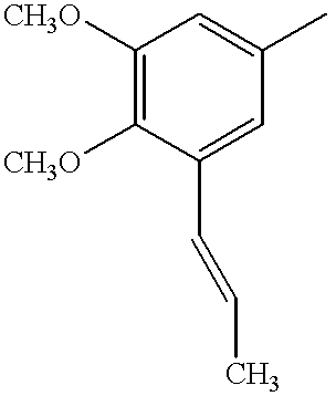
C1([CH3O])=C([CH3O])C(C=CC)=CC(C)=C1
